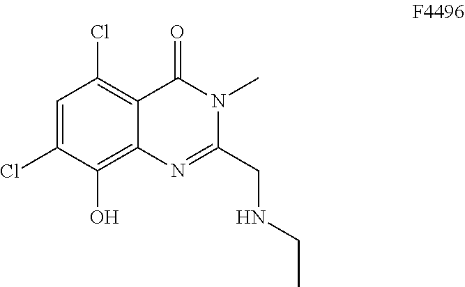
C1=C(Cl)C(O)=C2C(=C1Cl)C(=O)N(C)C(CNCC)=N2
